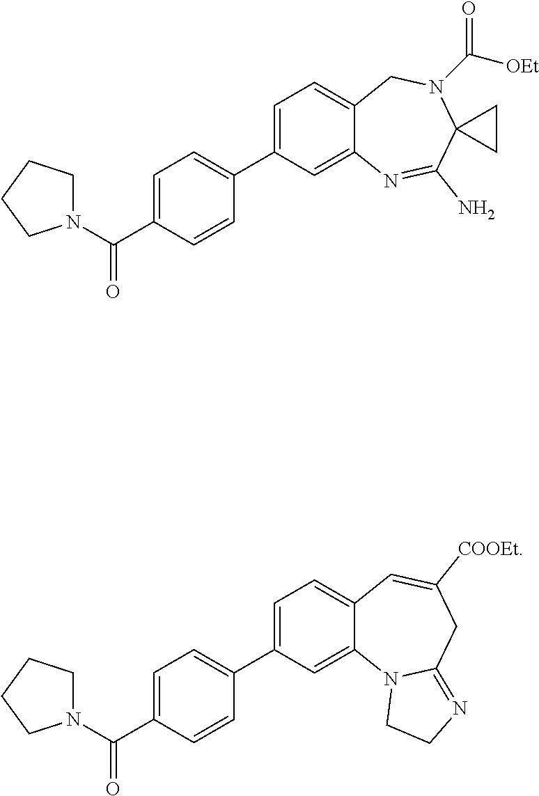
C1=C(C2=CC=C(C(N3CCCC3)=O)C=C2)C=C2C(=C1)CN(C([OEt])=O)C1(C(N)=N2)CC1.C1=C(C2=CC=C(C(N3CCCC3)=O)C=C2)C=C2C(=C1)C=C([COOEt])CC1=NCCN21
